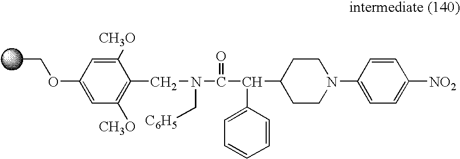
C1([CH3O])=CC(OCC)=CC([CH3O])=C1CN(C(C(C1CCN(C2=CC=C([NO2])C=C2)CC1)C1=CC=CC=C1)=O)C[C6H5]
